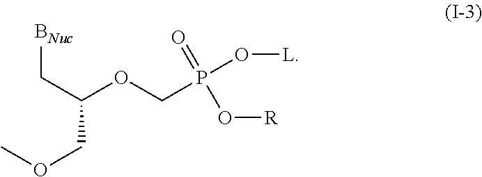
[BNuc]CC(OCP(O[L])(=O)O[R])COC
